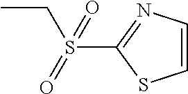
C1(S(CC)(=O)=O)=NC=CS1
